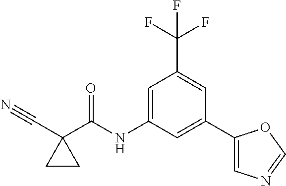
C1=C(NC(C2(C#N)CC2)=O)C=C(C2=CN=CO2)C=C1C(F)(F)F
